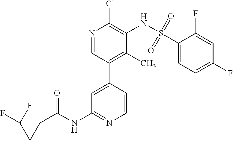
C1=C(C2=C(C)C(NS(C3=CC=C(F)C=C3F)(=O)=O)=C(Cl)N=C2)C=CN=C1NC(C1C(F)(F)C1)=O
